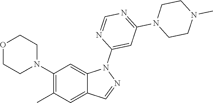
C1(N2CCOCC2)=C(C)C=C2C(=C1)N(C1=CC(N3CCN(C)CC3)=NC=N1)N=C2
